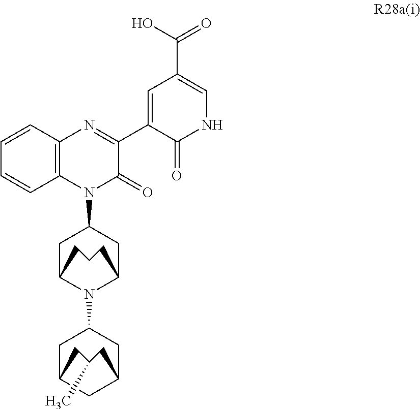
C12=C(N=C(C3=CC(C(=O)O)=CNC3=O)C(=O)N1C1CC3N(C4CC5CC(C4)CC(C)C5)C(C1)CCC3)C=CC=C2
